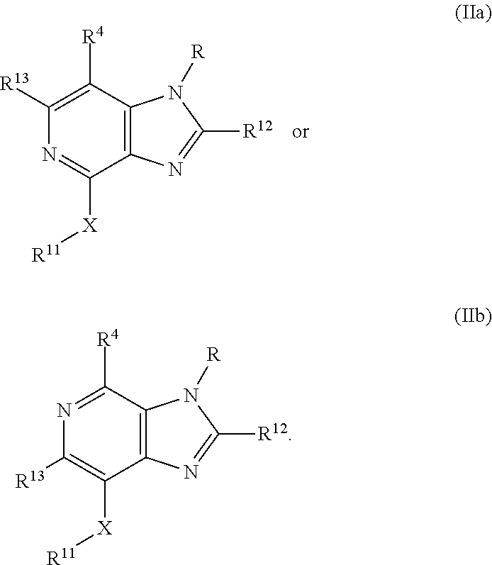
C1([R13])=C([R4])C2=C(C([X][R11])=N1)N=C([R12])N2[R].N1=C([R4])C2=C(C([X][R11])=C1[R13])N=C([R12])N2[R]
